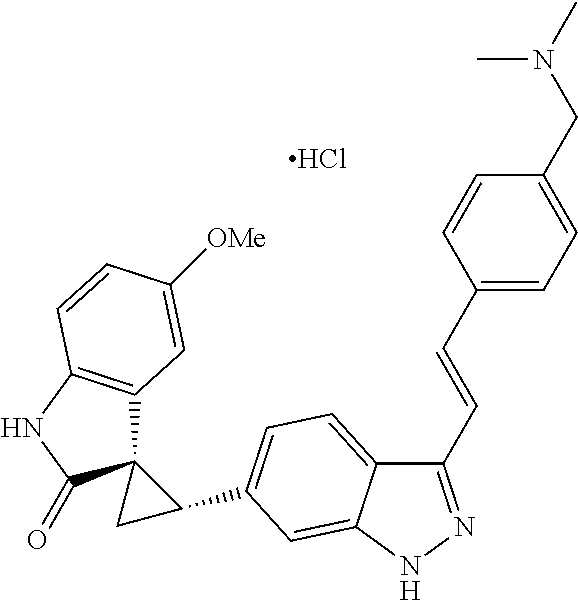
Cl.C12=CC=C(C3C4(C3)C3=C(NC4=O)C=CC([OMe])=C3)C=C1NN=C2C=CC1=CC=C(CN(C)C)C=C1
